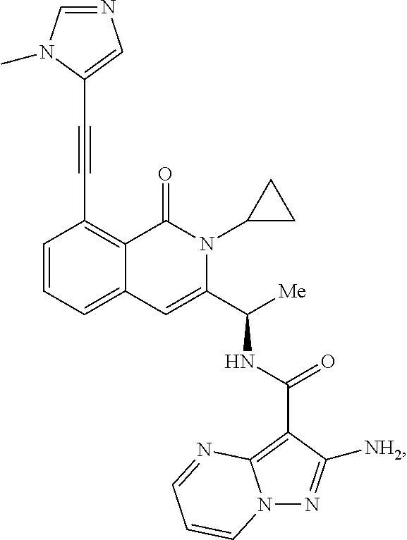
C1=CC=C2C(=C1C#CC1=CN=CN1C)C(=O)N(C1CC1)C(C([Me])NC(C1=C3N(N=C1[NH2])C=CC=N3)=O)=C2
